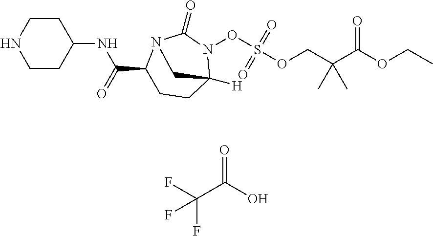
N1(OS(OCC(C(OCC)=O)(C)C)(=O)=O)C(=O)N2C(C(=O)NC3CCNCC3)CCC1([H])C2.FC(C(O)=O)(F)F
